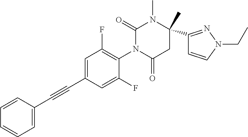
C1=C(C#CC2=CC(F)=C(N3C(=O)CC(C)(C4=NN(CC)C=C4)N(C)C3=O)C(F)=C2)C=CC=C1
